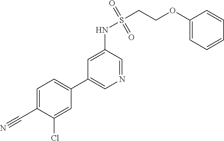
C1=C(C#N)C(Cl)=CC(C2=CN=CC(NS(CCOC3=CC=CC=C3)(=O)=O)=C2)=C1
